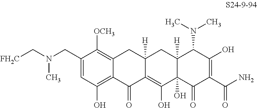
C1=C(CN(C[FH2C])C)C([OCH3])=C2C(=C1O)C(=O)C1=C(O)C3(O)C([H])(CC1([H])C2)C(N(C)C)C(O)=C(C(N)=O)C3=O
